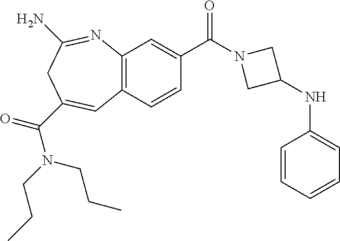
C12=C(C=CC(C(N3CC(NC4=CC=CC=C4)C3)=O)=C1)C=C(C(N(CCC)CCC)=O)CC(N)=N2
